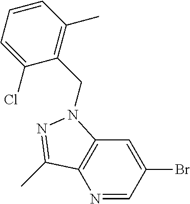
N1=CC(Br)=CC2=C1C(C)=NN2CC1=C(C)C=CC=C1Cl
